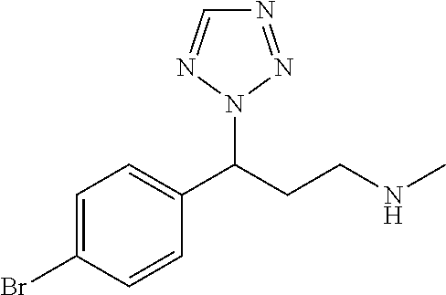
BrC1=CC=C(C(CCNC)N2N=CN=N2)C=C1
